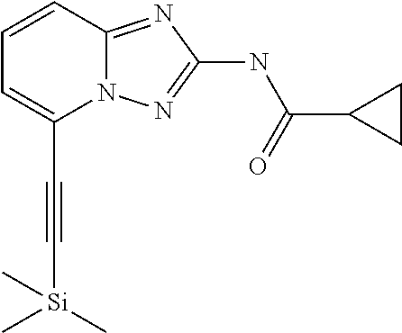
C(C1=CC=CC2=NC(NC(=O)C3CC3)=NN12)#C[Si](C)(C)C
